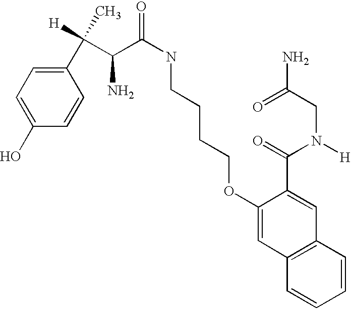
C(C(C(NCCCCOC1=CC2=C(C=C1C(=O)N([H])CC(N)=O)C=CC=C2)=O)N)(C1=CC=C(O)C=C1)([H])C
